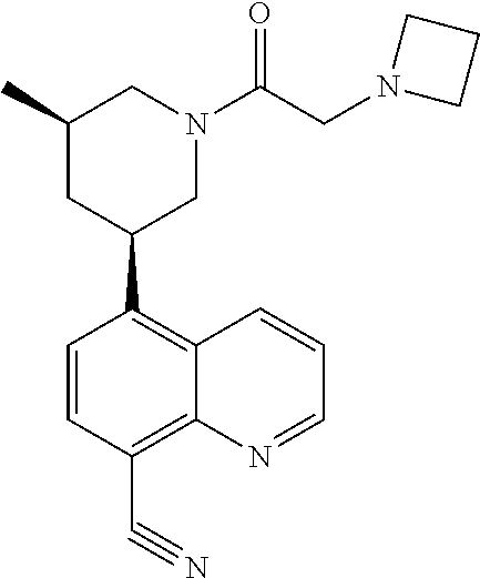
C1=CC(C#N)=C2C(=C1C1CN(C(CN3CCC3)=O)CC(C)C1)C=CC=N2
